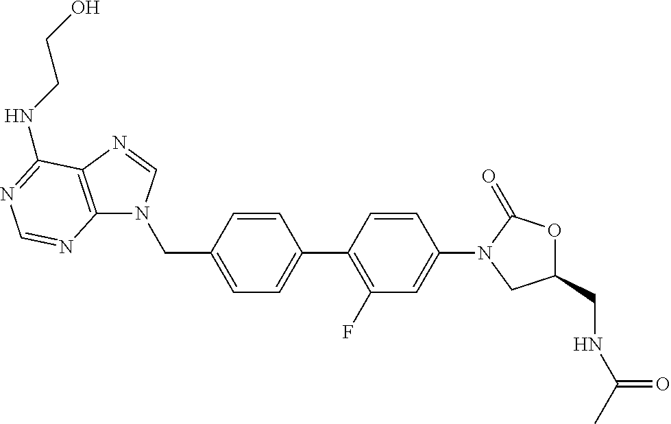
C1=C(C2=C(F)C=C(N3CC(CNC(C)=O)OC3=O)C=C2)C=CC(CN2C3=C(N=C2)C(NCCO)=NC=N3)=C1
